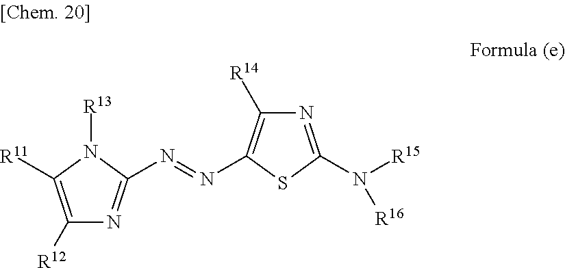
C1([R12])=C([R11])N([R13])C(N=NC2=C([R14])N=C(N([R15])[R16])S2)=N1
